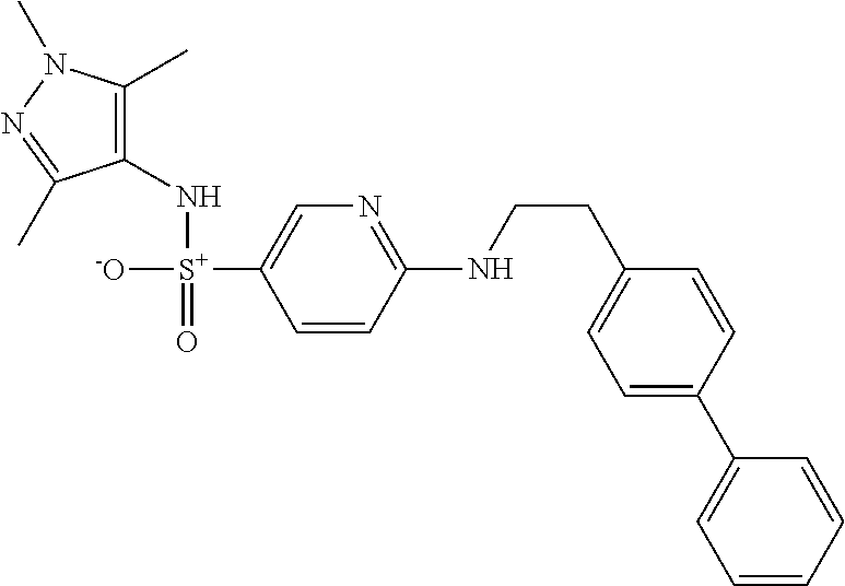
C1(N[S+]([-O])(=O)C2=CN=C(NCCC3=CC=C(C4=CC=CC=C4)C=C3)C=C2)=C(C)N(C)N=C1C
